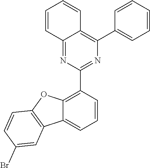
C1=CC=CC=C1C1=C2C(=NC(C3=C4C(=CC=C3)C3=C(O4)C=CC(Br)=C3)=N1)C=CC=C2
